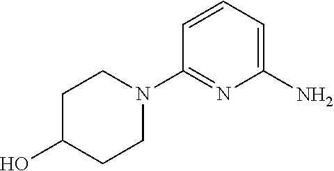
C1(N2CCC(O)CC2)=NC(N)=CC=C1
